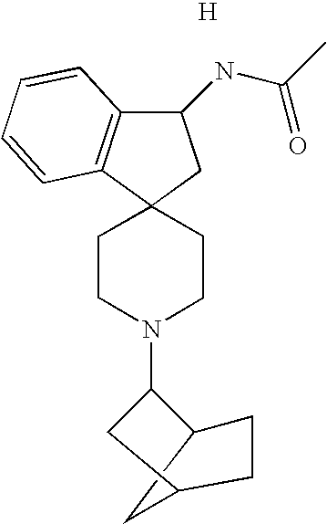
C1(NC(=O)C)C2=C(C3(C1)CCN(C1CC4CC1CC4)CC3)C=CC=C2.[H]
